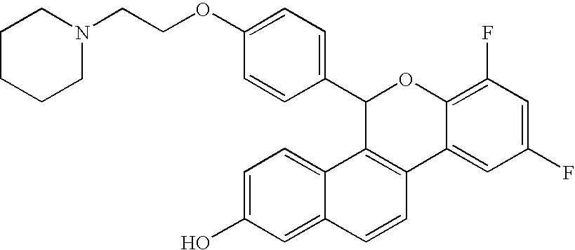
C1(C2=CC=C(OCCN3CCCCC3)C=C2)C2=C(C3=CC(F)=CC(F)=C3O1)C=CC1=CC(O)=CC=C21
